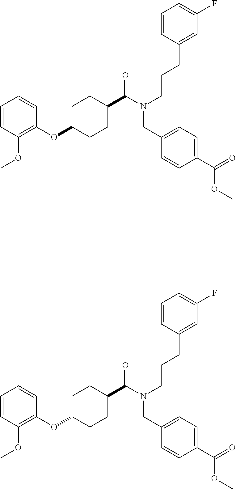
C1(OC2CCC(C(N(CCCC3=CC(F)=CC=C3)CC3=CC=C(C(=O)OC)C=C3)=O)CC2)=C(OC)C=CC=C1.C1(OC2CCC(C(N(CCCC3=CC(F)=CC=C3)CC3=CC=C(C(=O)OC)C=C3)=O)CC2)=C(OC)C=CC=C1
